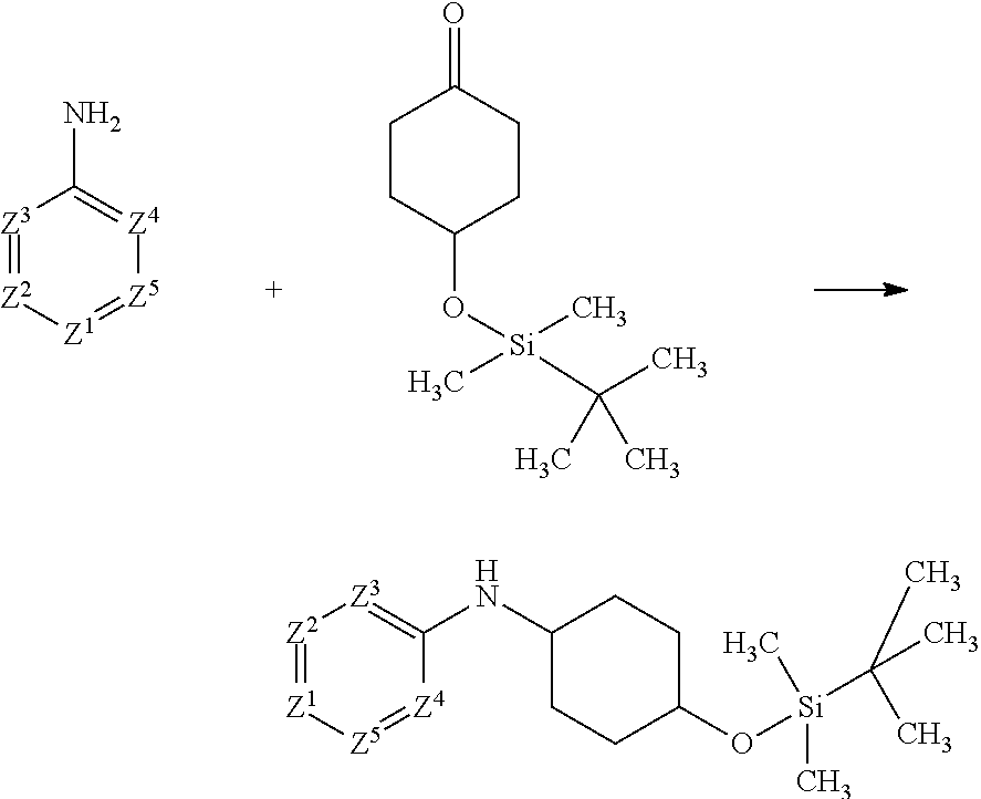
[Z3]1=[Z2][Z1]=[Z5][Z4]=C1N.C1CC(O[Si](C)(C)C(C)(C)C)CCC1=O.[Z2]1=[Z1][Z5]=[Z4]C(NC2CCC(O[Si](C(C)(C)C)(C)C)CC2)=[Z3]1
